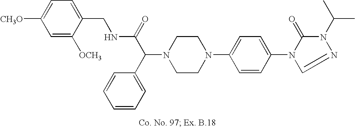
N1(C(C2=CC=CC=C2)C(=O)NCC2=CC=C([CH3O])C=C2[OCH3])CCN(C2=CC=C(N3C(=O)N(C(C)C)N=C3)C=C2)CC1
